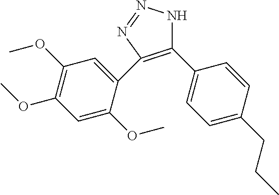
C1(C2=CC=C(CCC)C=C2)=C(C2=CC(OC)=C(OC)C=C2OC)N=NN1
